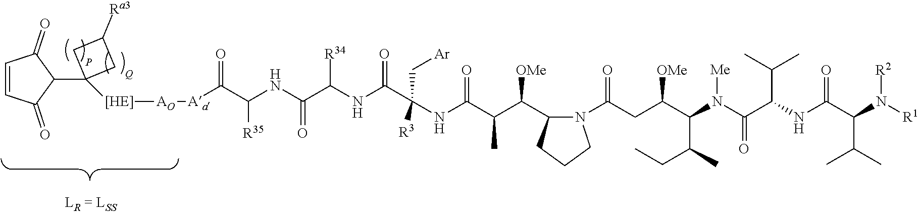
C1=CC(=O)C(C2([[HE]][AO][Aa]C(C([R35])NC(=O)C([R34])NC(=O)C(C[Ar])([R3])NC(=O)C(C)C([OMe])C3N(C(=O)CC([OMe])C(C(CC)C)N([Me])C(=O)C(C(C)C)NC(=O)C(C(C)C)N([R2])[R1])CCC3)=O)CC([Ra3])C2)C1=O
